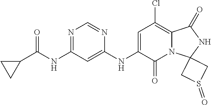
N1=C(NC(C2CC2)=O)C=C(NC2=CC(Cl)=C3N(C2=O)C2(NC3=O)CS(=O)C2)N=C1
